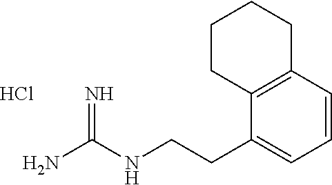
Cl.C(CNC(N)=N)C1=CC=CC2=C1CCCC2
